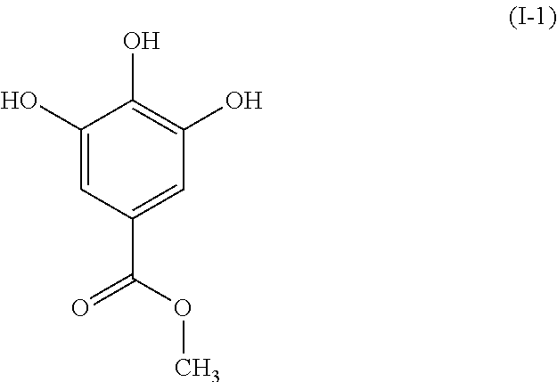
C1(O)=CC(C(OC)=O)=CC(O)=C1O
